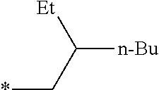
*CC([n-Bu])[Et]
